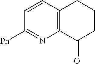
C12=C(C(=O)CCC1)N=C([Ph])C=C2
